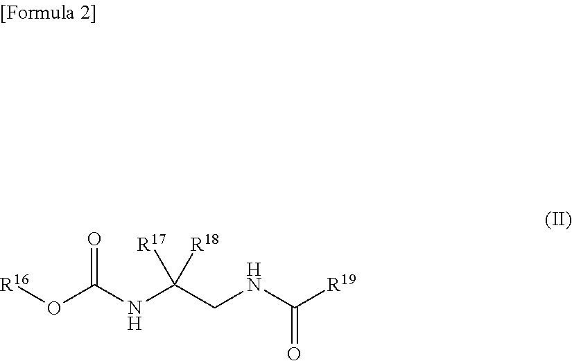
[R16]OC(NC(CNC([R19])=O)([R17])[R18])=O
